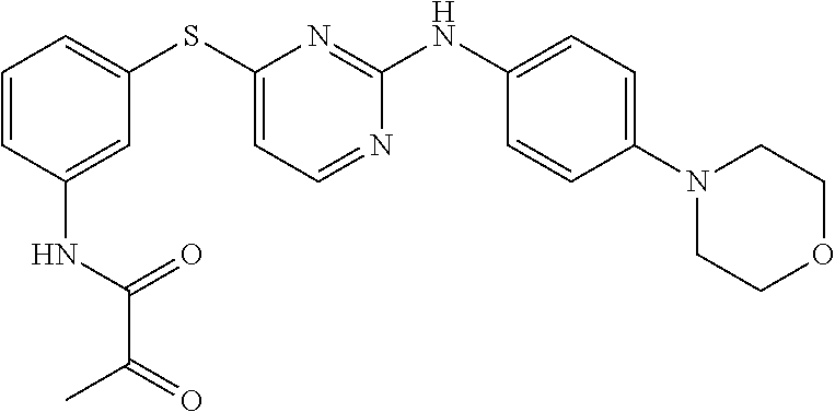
C1=CC=C(SC2=CC=NC(NC3=CC=C(N4CCOCC4)C=C3)=N2)C=C1NC(=O)C(C)=O
